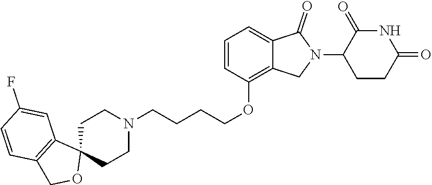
C1C2(CCN(CCCCOC3=C4C(=CC=C3)C(=O)N(C3CCC(=O)NC3=O)C4)C1)C1=C(CO2)C=CC(F)=C1
